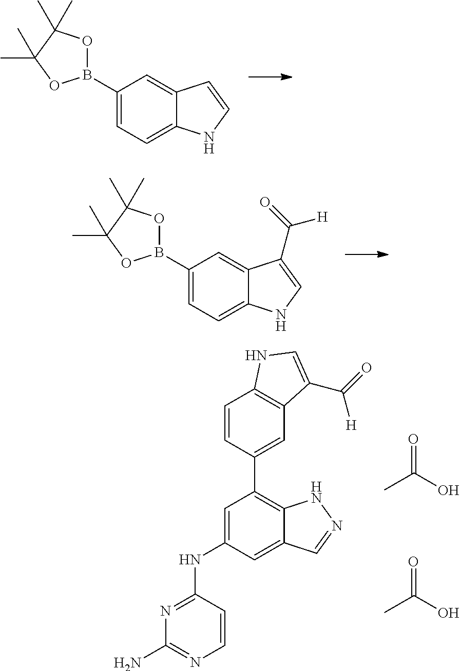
N1=C(NC2=CC(C3=CC4=C(C=C3)NC=C4C(=O)[H])=C3C(=C2)C=NN3)C=CN=C1N.CC(=O)O.CC(=O)O.B1(C2=CC=C3C(=C2)C=CN3)OC(C)(C)C(C)(C)O1.B1(C2=CC=C3C(=C2)C(C(=O)[H])=CN3)OC(C)(C)C(C)(C)O1
